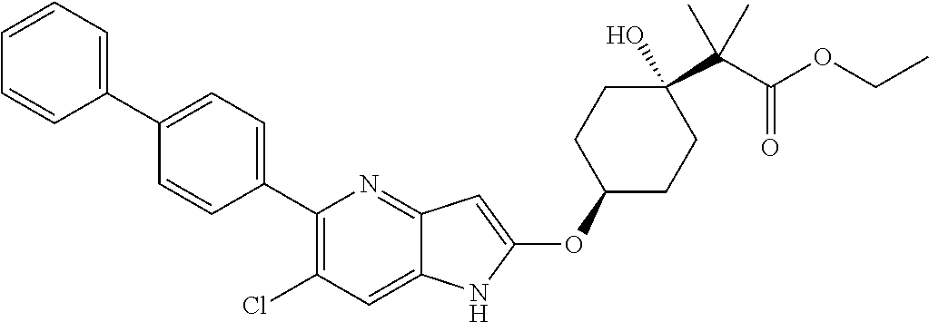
C1(C2=CC=C(C3=CC=CC=C3)C=C2)=C(Cl)C=C2C(=N1)C=C(OC1CCC(C(C(OCC)=O)(C)C)(O)CC1)N2
